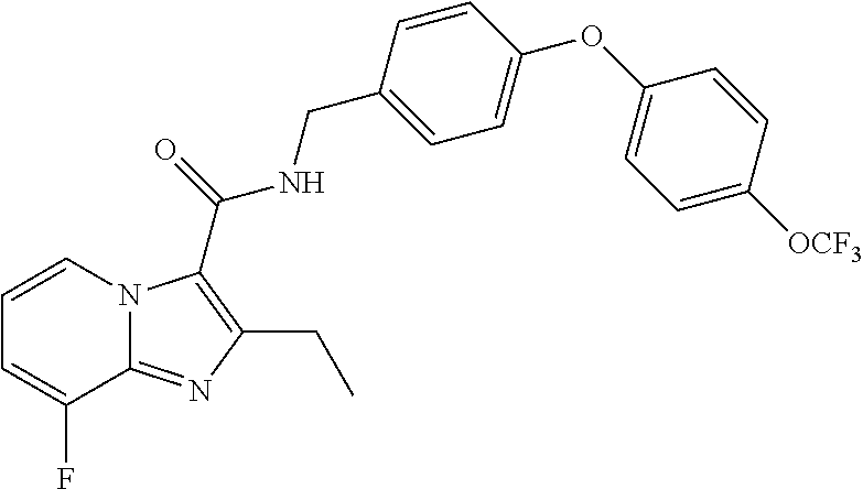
C1=CN2C(=NC(CC)=C2C(NCC2=CC=C(OC3=CC=C([OCF3])C=C3)C=C2)=O)C(F)=C1
